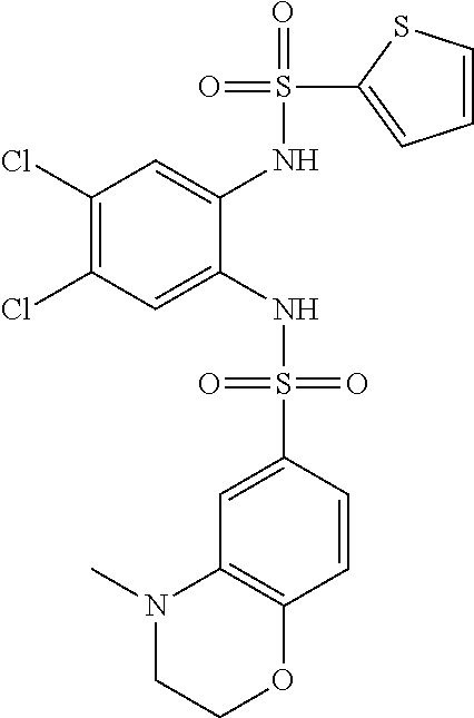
C1(Cl)=C(Cl)C=C(NS(=O)(=O)C2=CC3=C(C=C2)OCCN3C)C(NS(=O)(C2=CC=CS2)=O)=C1
